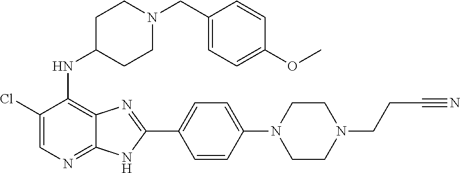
ClC1=CN=C2C(=C1NC1CCN(CC3=CC=C(OC)C=C3)CC1)N=C(C1=CC=C(N3CCN(CCC#N)CC3)C=C1)N2
